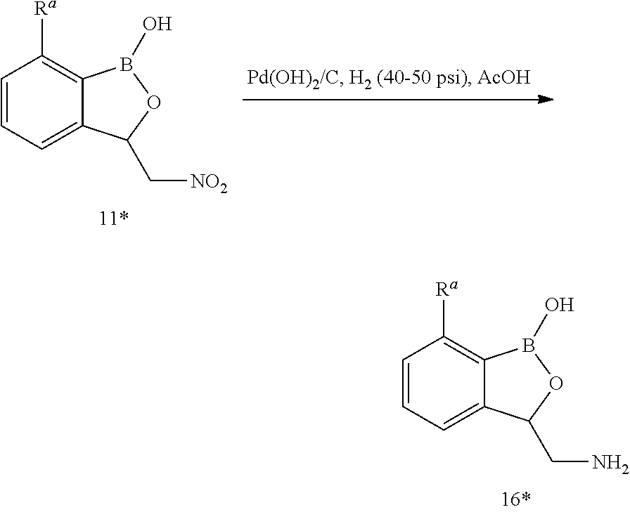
C1=CC=C2C(=C1[Ra])B(O)OC2CN.C1=CC=C2C(=C1[Ra])B(O)OC2C[NO2]
